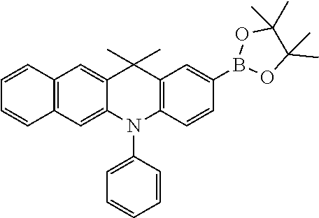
C1=CC=CC2=C1C=C1C(=C2)C(C)(C)C2=C(N1C1=CC=CC=C1)C=CC(B1OC(C)(C)C(C)(C)O1)=C2
